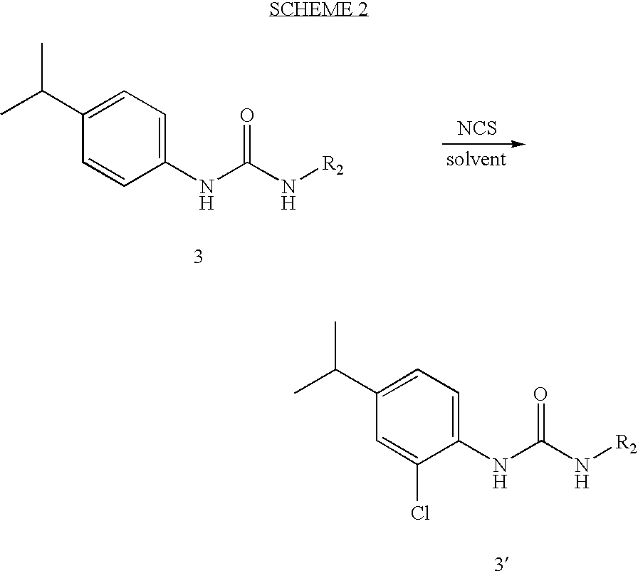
C1(C(C)C)=CC=C(NC(N[R2])=O)C=C1.[NCS].C1(C(C)C)=CC=C(NC(N[R2])=O)C(Cl)=C1
